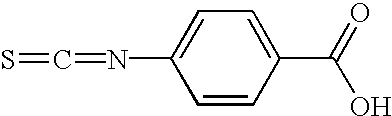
S=C=NC1=CC=C(C(=O)O)C=C1
